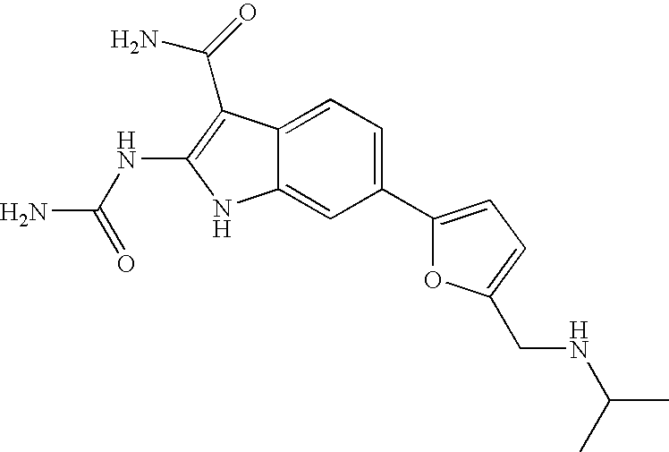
C1(C2=CC=C(CNC(C)C)O2)=CC=C2C(=C1)NC(NC(N)=O)=C2C(=O)N
